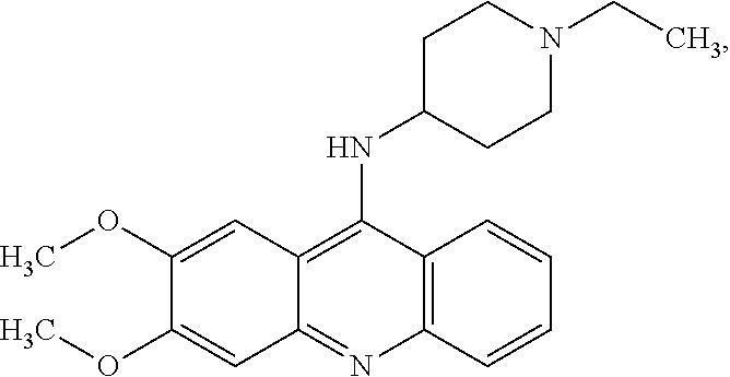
C12=C(N=C3C(=C1NC1CCN(CC)CC1)C=C(OC)C(OC)=C3)C=CC=C2
